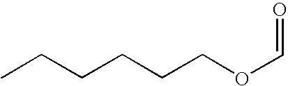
CCCCCCOC=O
